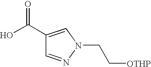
C1(C(O)=O)=CN(CC[OTHP])N=C1
